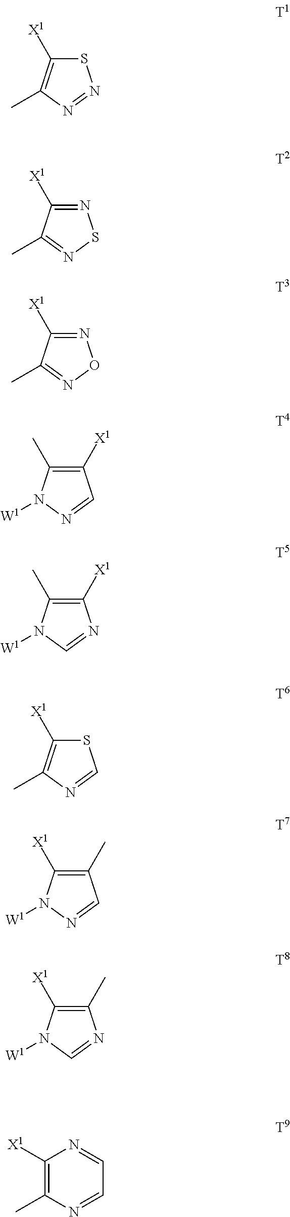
S1C([X1])=C(C)N=N1.N1=C([X1])C(C)=NS1.N1=C([X1])C(C)=NO1.C1([X1])=C(C)N([W1])N=C1.C1([X1])=C(C)N([W1])C=N1.S1C([X1])=C(C)N=C1.C1(C)=C([X1])N([W1])N=C1.C1(C)=C([X1])N([W1])C=N1.C1([X1])=C(C)N=CC=N1
